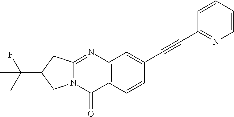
C12=C(C=CC(C#CC3=NC=CC=C3)=C1)C(=O)N1C(=N2)CC(C(C)(F)C)C1
